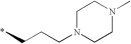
C1N(CCCC)CCN(C)C1
